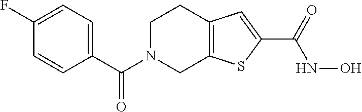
C1(F)=CC=C(C(N2CC3=C(CC2)C=C(C(NO)=O)S3)=O)C=C1
